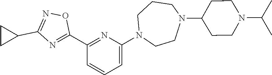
C1(C2=NC(C3CC3)=NO2)=NC(N2CCN(C3CCN(C(C)C)CC3)CCC2)=CC=C1
